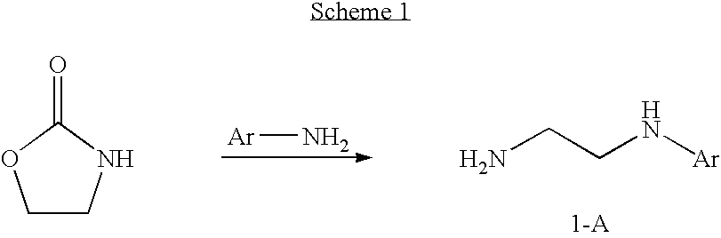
[Ar]N.NCCN[Ar].C1CNC(=O)O1
